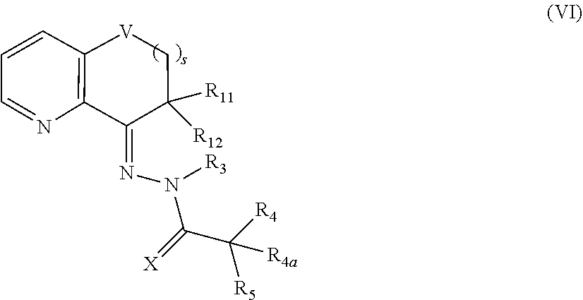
N(N=C1C2=C(C=CC=N2)[V]CC1([R11])[R12])([R3])C(=[X])C([R4])([R5])[R4a]
